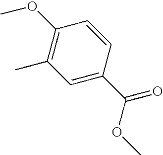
C1(OC)=C(C)C=C(C(OC)=O)C=C1
